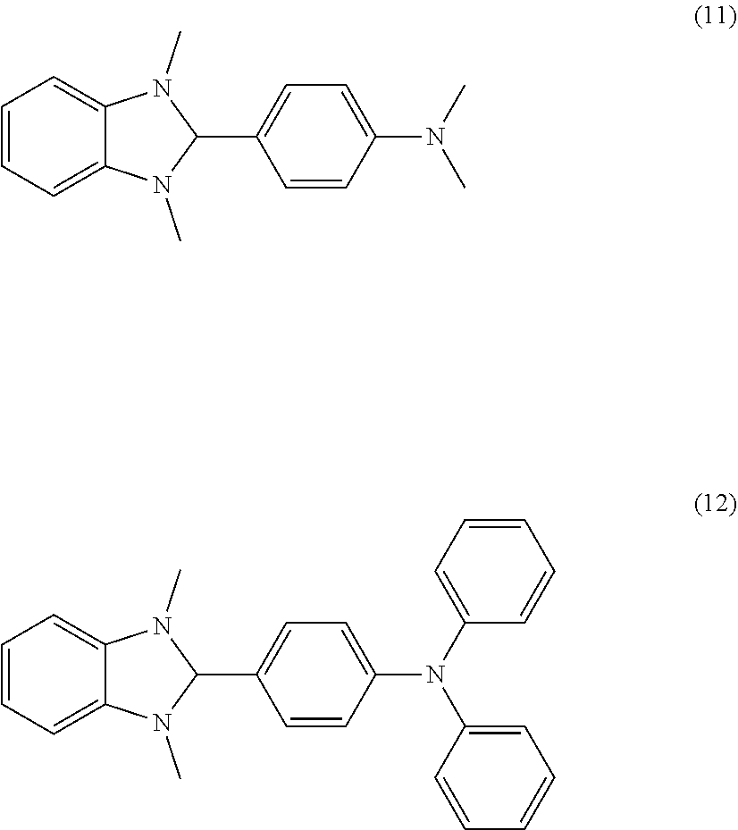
N(C)(C)C1=CC=C(C2N(C)C3=CC=CC=C3N2C)C=C1.N(C1=CC=CC=C1)(C1=CC=CC=C1)C1=CC=C(C2N(C)C3=CC=CC=C3N2C)C=C1
